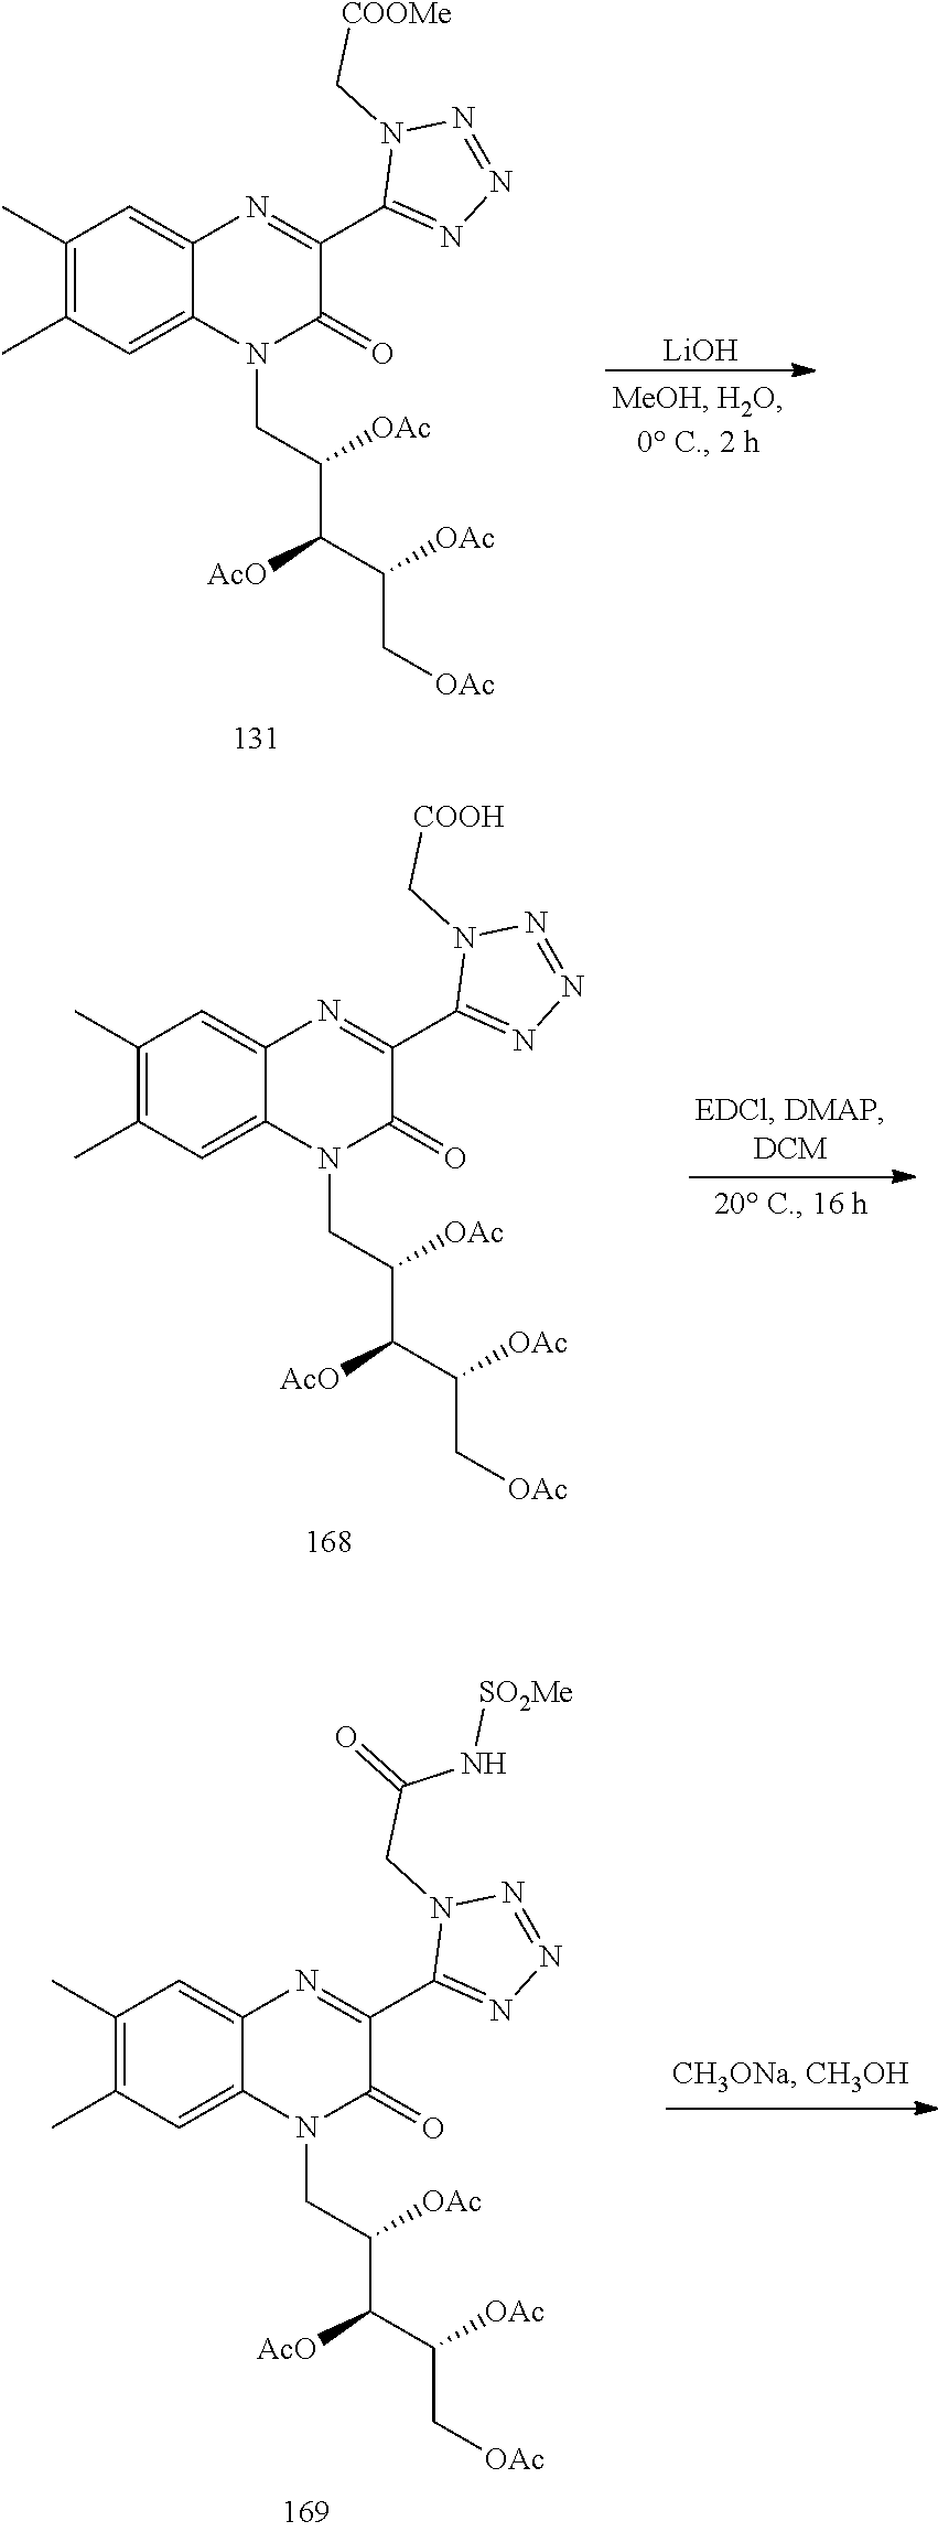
C(C[OAc])(C([AcO])C(CN1C(=O)C(C2=NN=NN2C[COOMe])=NC2=CC(C)=C(C)C=C12)[OAc])[OAc].[LiOH].C(C[OAc])(C([AcO])C(CN1C(=O)C(C2=NN=NN2C[COOH])=NC2=CC(C)=C(C)C=C12)[OAc])[OAc].C(C[OAc])(C([AcO])C(CN1C(=O)C(C2=NN=NN2CC(=O)N[SO2Me])=NC2=CC(C)=C(C)C=C12)[OAc])[OAc]
